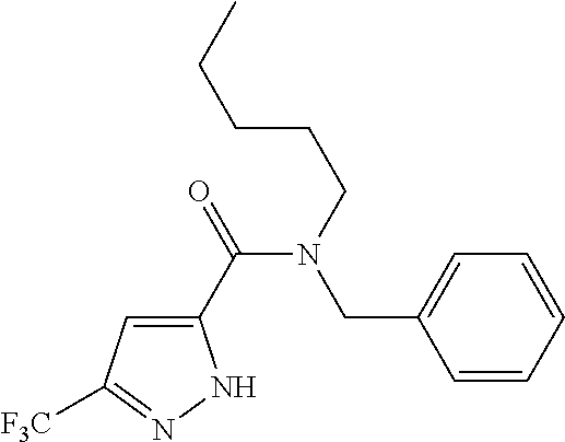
C1(C(=O)N(CCCCC)CC2=CC=CC=C2)=CC([F3C])=NN1
